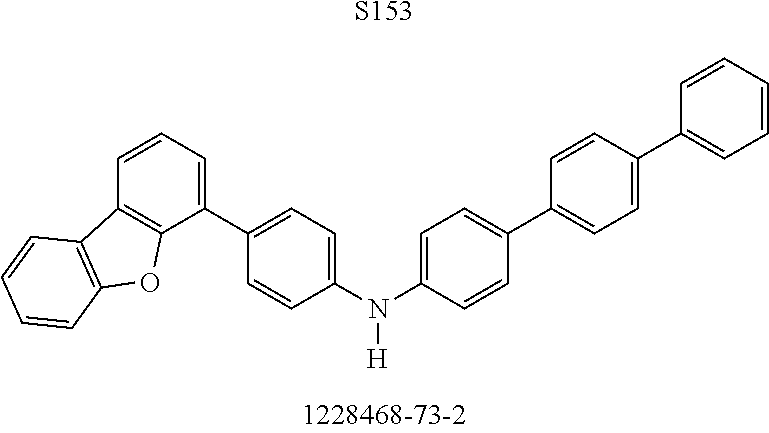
[S153].C1(N(C2=CC=C(C3=CC=C(C4=CC=CC=C4)C=C3)C=C2)[H])=CC=C(C2=CC=CC3=C2OC2=C3C=CC=C2)C=C1
